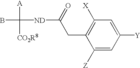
C1([Z])=CC([Y])=CC([X])=C1CC([ND]C(B)([A])[CO2R8])=O
